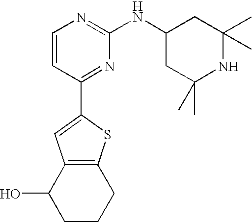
C1=CC(C2=CC3=C(S2)CCCC3O)=NC(NC2CC(C)(C)NC(C)(C)C2)=N1
